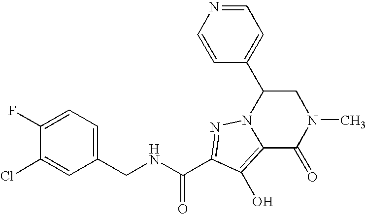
N(CC1=CC=C(F)C(Cl)=C1)C(C1=NN2C(C3=CC=NC=C3)CN(C)C(=O)C2=C1O)=O
